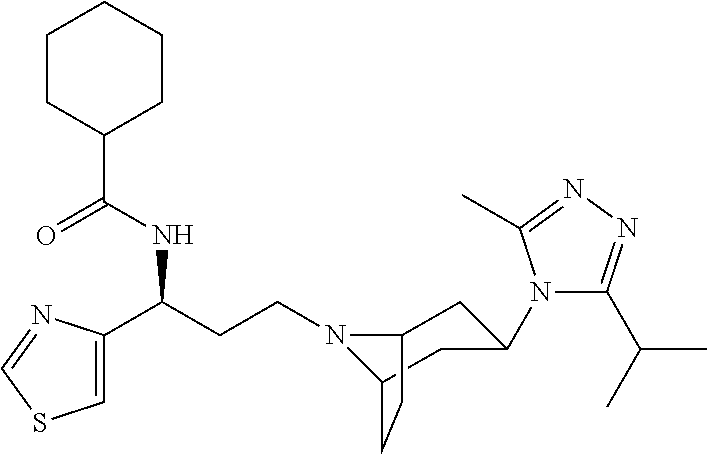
N1(CCC(C2=CSC=N2)NC(C2CCCCC2)=O)C2CC(N3C(C(C)C)=NN=C3C)CC1CC2
